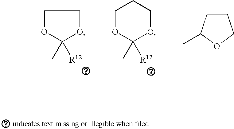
C1OC(C)([R12])OC1.C1CC(C)OC1.C1OC(C)([R12])OCC1
